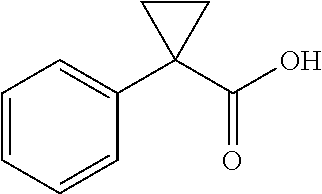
C1=CC=CC(C2(C(O)=O)CC2)=C1
